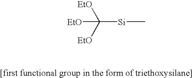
C([Si]C)([EtO])([EtO])[EtO]
